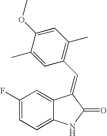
C1(F)=CC=C2C(=C1)C(=CC1=C(C)C=C(OC)C(C)=C1)C(=O)N2
